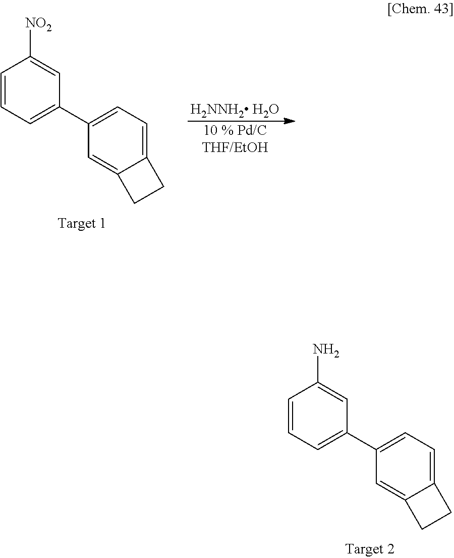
C1=CC=C(C2=CC=C3C(=C2)CC3)C=C1N.[H2NNH2 H2O].[10 % Pd/CTHF/EtOH].C1=CC=C(C2=CC=C3C(=C2)CC3)C=C1[NO2]
